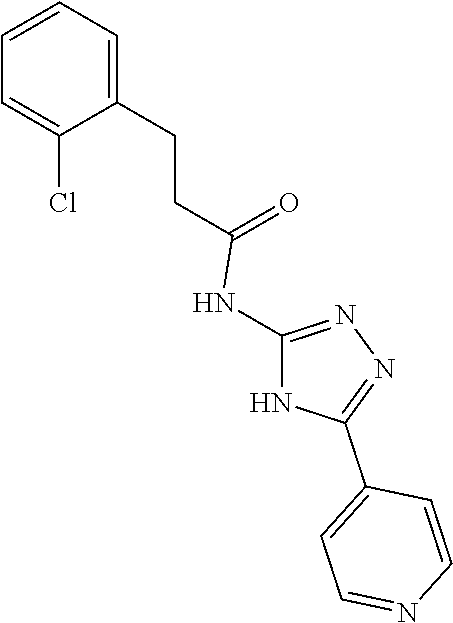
C1=C(CCC(=O)NC2=NN=C(C3=CC=NC=C3)N2)C(Cl)=CC=C1
